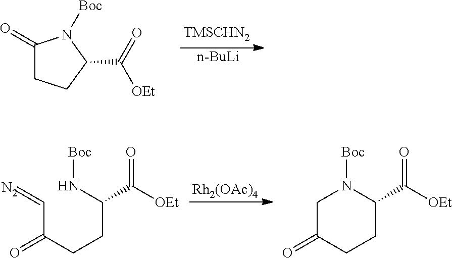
[n-BuLi].C1(=O)CCC(C(=O)[OEt])N1[Boc].[Rh2(OAc)4].C(C(CCC(N[Boc])C([OEt])=O)=O)=[N2].C1C(=O)CCC(C([OEt])=O)N1[Boc]
